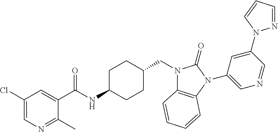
C1(Cl)=CN=C(C)C(C(NC2CCC(CN3C4=C(N(C5=CN=CC(N6N=CC=C6)=C5)C3=O)C=CC=C4)CC2)=O)=C1
